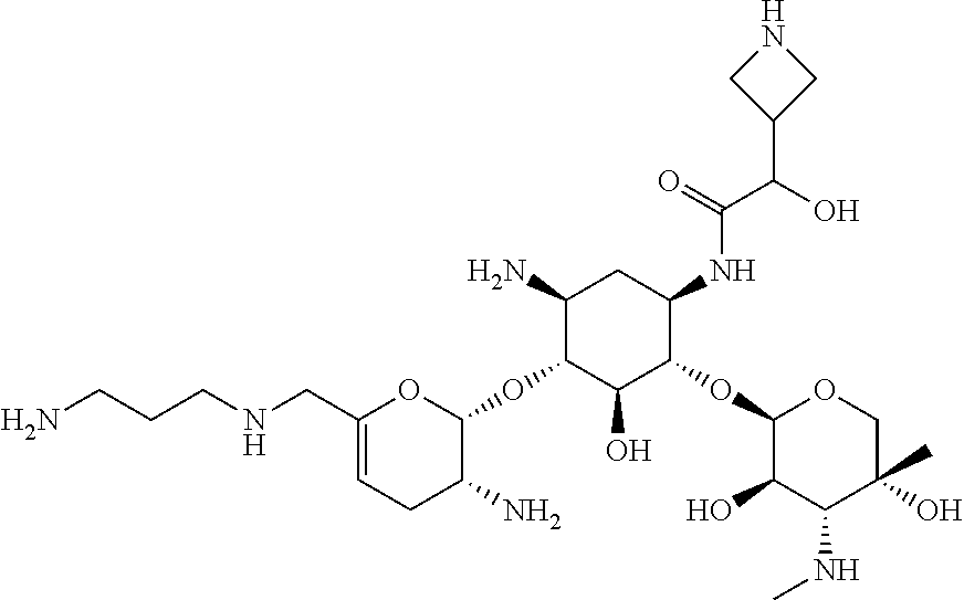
C1(CNCCCN)=CCC(N)C(OC2C(O)C(OC3C(O)C(NC)C(O)(C)CO3)C(NC(C(O)C3CNC3)=O)CC2N)O1
